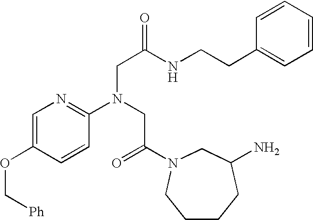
C1=C(OC[Ph])C=CC(N(CC(=O)N2CC(N)CCCC2)CC(=O)NCCC2=CC=CC=C2)=N1
